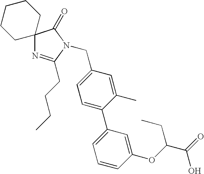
C12(N=C(CCCC)N(CC3=CC=C(C4=CC=CC(OC(C(O)=O)CC)=C4)C(C)=C3)C1=O)CCCCC2
